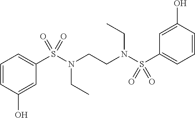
C1=CC(O)=CC(S(N(CCN(S(C2=CC=CC(O)=C2)(=O)=O)CC)CC)(=O)=O)=C1
